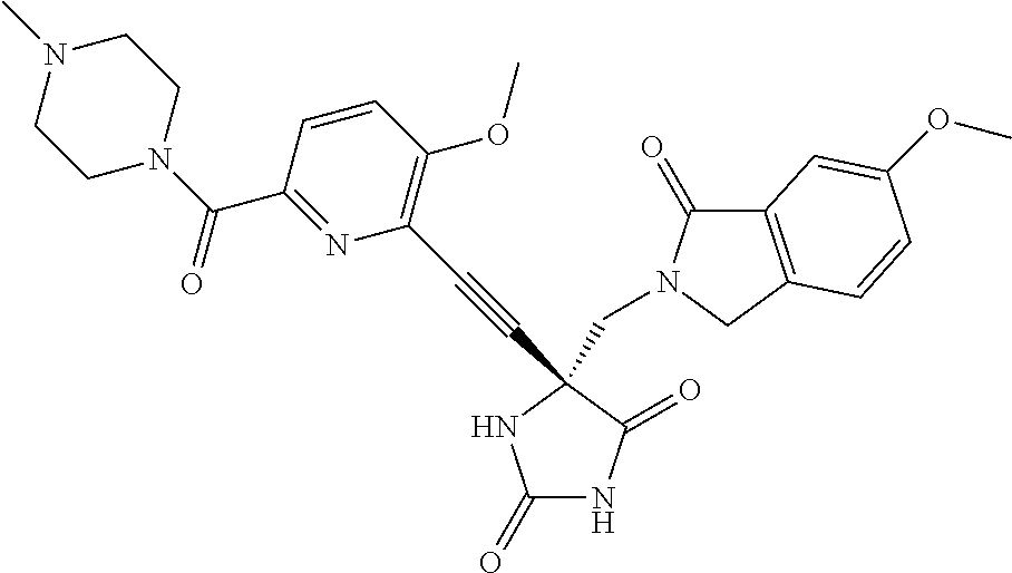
C(C1(C#CC2=C(OC)C=CC(C(N3CCN(C)CC3)=O)=N2)C(=O)NC(=O)N1)N1C(=O)C2=C(C1)C=CC(OC)=C2
